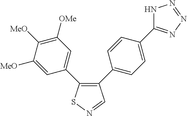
C1([MeO])=CC(C2=C(C3=CC=C(C4=NN=NN4)C=C3)C=NS2)=CC([OMe])=C1[MeO]
